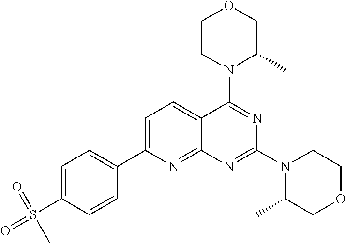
C1=C(C2=CC=C(S(=O)(=O)C)C=C2)N=C2C(=C1)C(N1C(C)COCC1)=NC(N1C(C)COCC1)=N2
